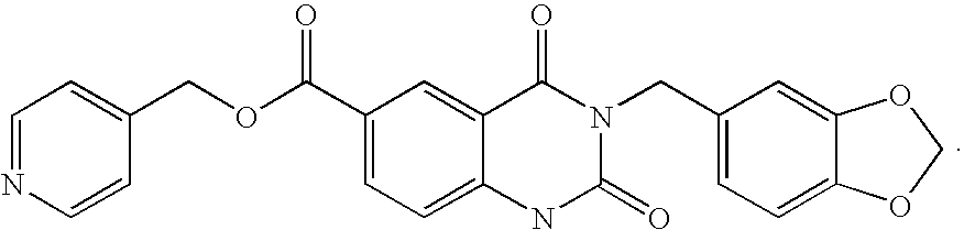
C1=CC(COC(C2=CC=C3C(=C2)C(=O)N(CC2=CC=C4C(=C2)OCO4)C(=O)N3)=O)=CC=N1
